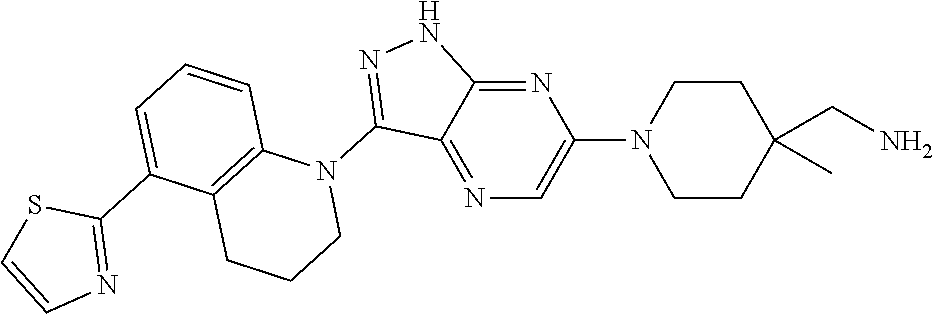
N1(C2=NNC3=NC(N4CCC(C)(CN)CC4)=CN=C23)C2=C(CCC1)C(C1=NC=CS1)=CC=C2
